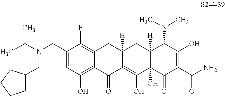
C1(CN(CC2CCCC2)C(C)C)=CC(O)=C2C(=C1F)CC1([H])C(=C(O)C3(O)C([H])(C1)C(N(C)C)C(O)=C(C(N)=O)C3=O)C2=O
